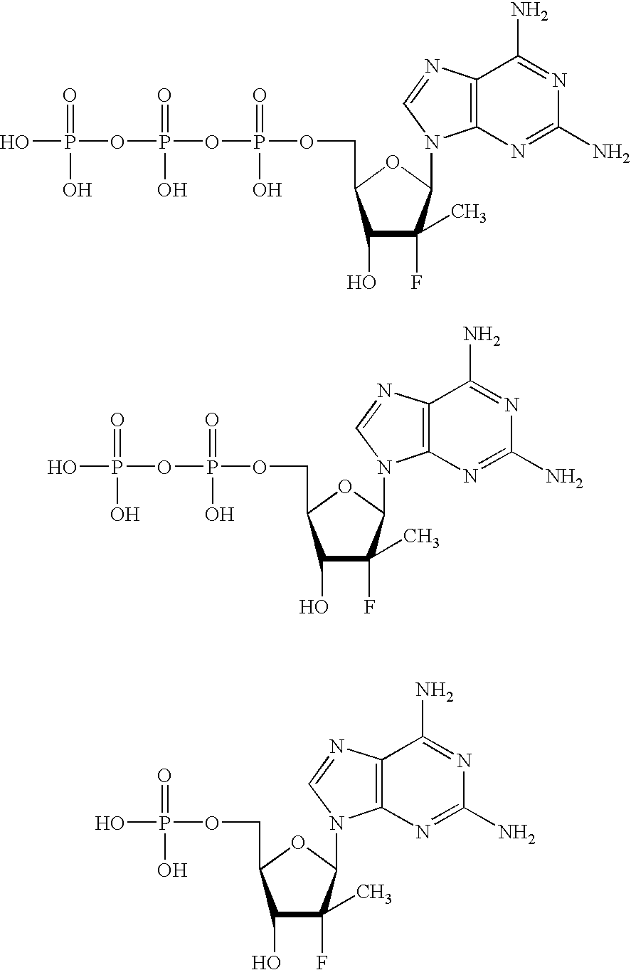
C1(O)C(F)(C)C(N2C3=C(C(N)=NC(N)=N3)N=C2)OC1COP(OP(OP(O)(=O)O)(=O)O)(=O)O.C1(O)C(F)(C)C(N2C3=C(C(N)=NC(N)=N3)N=C2)OC1COP(OP(O)(=O)O)(=O)O.C1(O)C(F)(C)C(N2C3=C(C(N)=NC(N)=N3)N=C2)OC1COP(O)(=O)O
